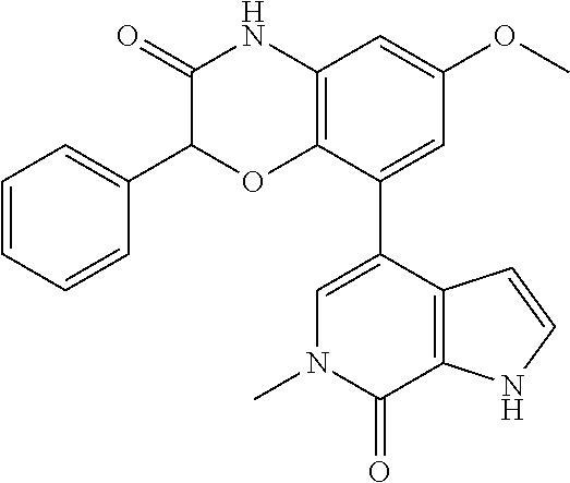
C1(=O)C(C2=CC=CC=C2)OC2=C(N1)C=C(OC)C=C2C1=CN(C)C(=O)C2=C1C=CN2
